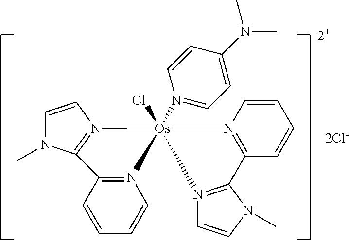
[2Cl-].[2+].N12=C(C=CC=C1)C1=N(C=CN1C)[Os]21(Cl)(N2=CC=C(N(C)C)C=C2)N2=C(N(C)C=C2)C2=N1C=CC=C2
